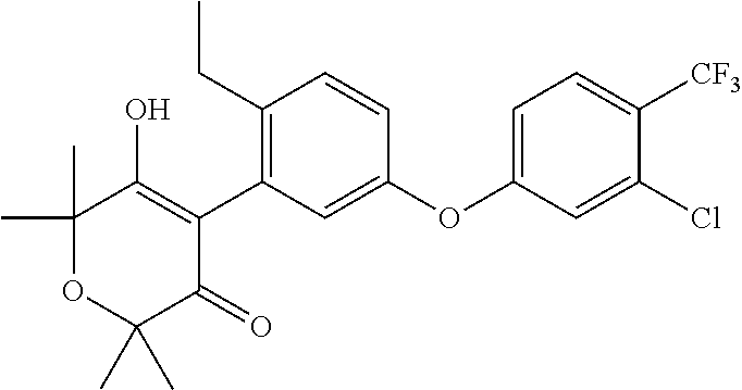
C1(C2=C(CC)C=CC(OC3=CC=C([CF3])C(Cl)=C3)=C2)=C(O)C(C)(C)OC(C)(C)C1=O
